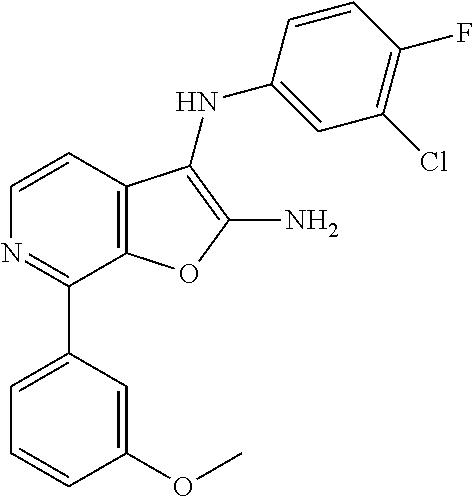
N1=C(C2=CC=CC(OC)=C2)C2=C(C=C1)C(NC1=CC(Cl)=C(F)C=C1)=C(N)O2
